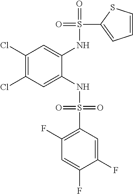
C1(Cl)=C(Cl)C=C(NS(=O)(=O)C2=C(F)C=C(F)C(F)=C2)C(NS(=O)(C2=CC=CS2)=O)=C1
